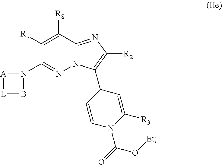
C1([R7])=C([R8])C2=NC([R2])=C(C3C=CN(C(=O)O[Et])C([R3])=C3)N2N=C1N1[A][L]B1
